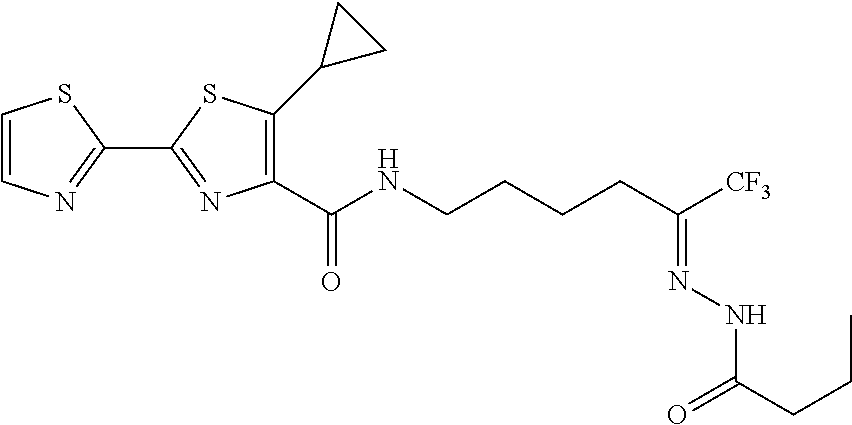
C1=CN=C(C2=NC(C(NCCCCC([CF3])=NNC(CCC)=O)=O)=C(C3CC3)S2)S1
